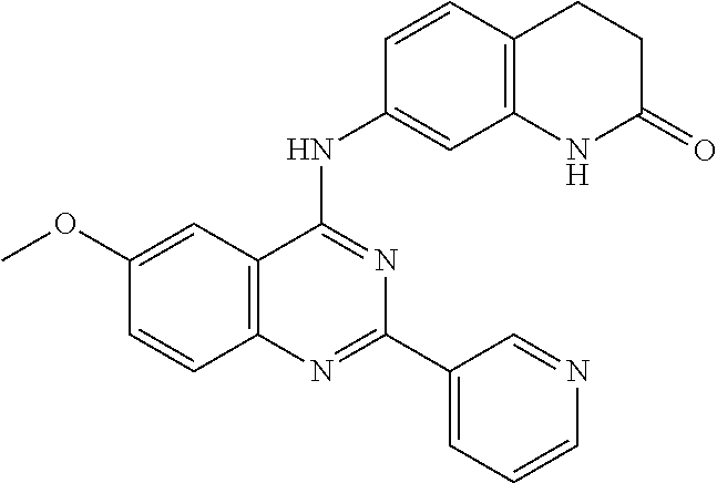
C1(OC)=CC2=C(C=C1)N=C(C1=CC=CN=C1)N=C2NC1=CC2=C(C=C1)CCC(=O)N2
